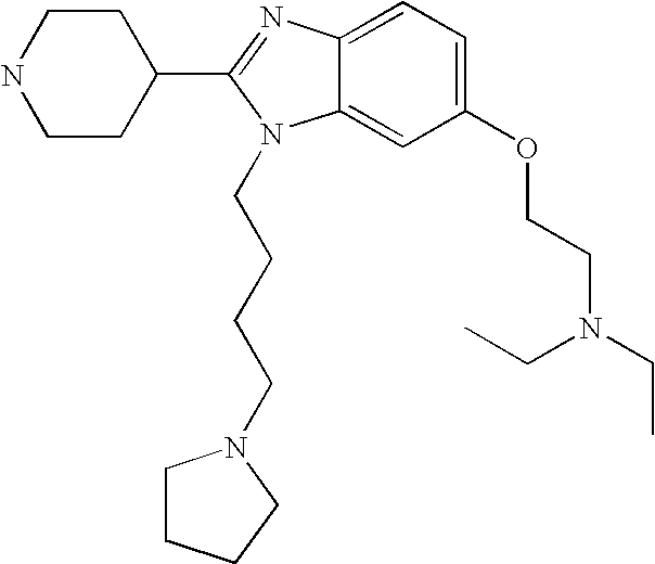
C12=CC=C(OCCN(CC)CC)C=C1N(CCCCN1CCCC1)C(C1CCNCC1)=N2
